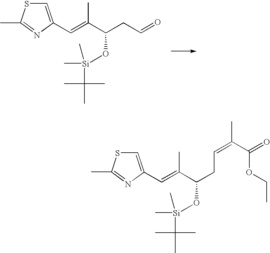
C1=C(C=C(C(CC=O)O[Si](C)(C(C)(C)C)C)C)N=C(C)S1.C1=C(C=C(C(CC=C(C)C(=O)OCC)O[Si](C)(C(C)(C)C)C)C)N=C(C)S1
